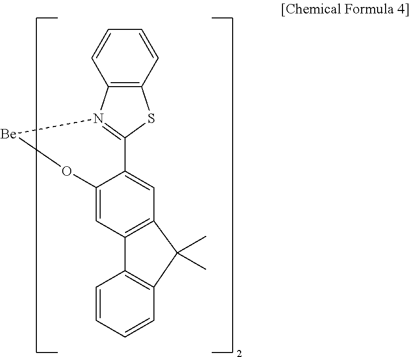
C1=CC2=C(C=C1)N1=C(S2)C2=CC3=C(C=C2O[Be]1)C1=C(C=CC=C1)C3(C)C
